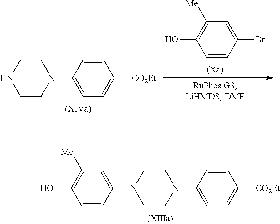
C1CN(C2=CC([Me])=C(O)C=C2)CCN1C1=CC=C([CO2Et])C=C1.C1CNCCN1C1=CC=C([CO2Et])C=C1.C1=C(Br)C=CC(O)=C1[Me]
